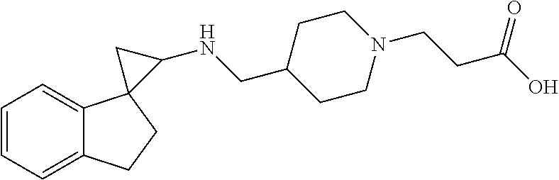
C1=CC=C2C(=C1)C1(CC2)C(NCC2CCN(CCC(O)=O)CC2)C1
